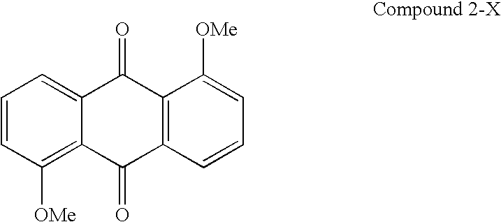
C1=CC([OMe])=C2C(=C1)C(=O)C1=C(C2=O)C=CC=C1[OMe]
